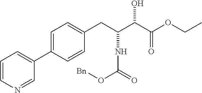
C1=C(C2=CC=CN=C2)C=CC(CC(C(C(OCC)=O)O)NC(O[Bn])=O)=C1
